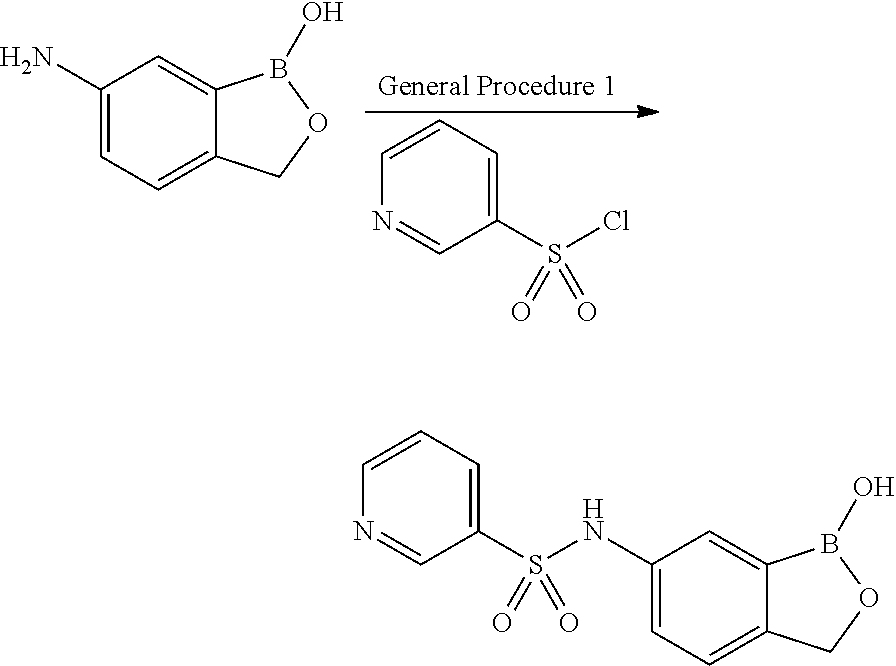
C1=CC=C(S(Cl)(=O)=O)C=N1.C1(N)=CC=C2C(=C1)B(O)OC2.C1(NS(C2=CC=CN=C2)(=O)=O)=CC=C2C(=C1)B(O)OC2
